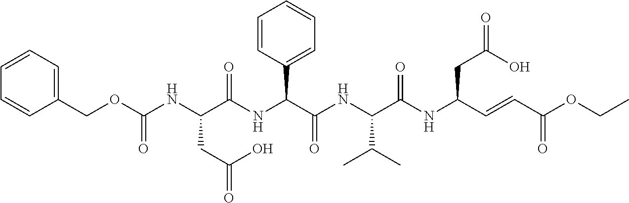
C(C(C=CC(OCC)=O)NC(C(NC(C(NC(C(NC(OCC1=CC=CC=C1)=O)CC(=O)O)=O)C1=CC=CC=C1)=O)C(C)C)=O)C(O)=O
